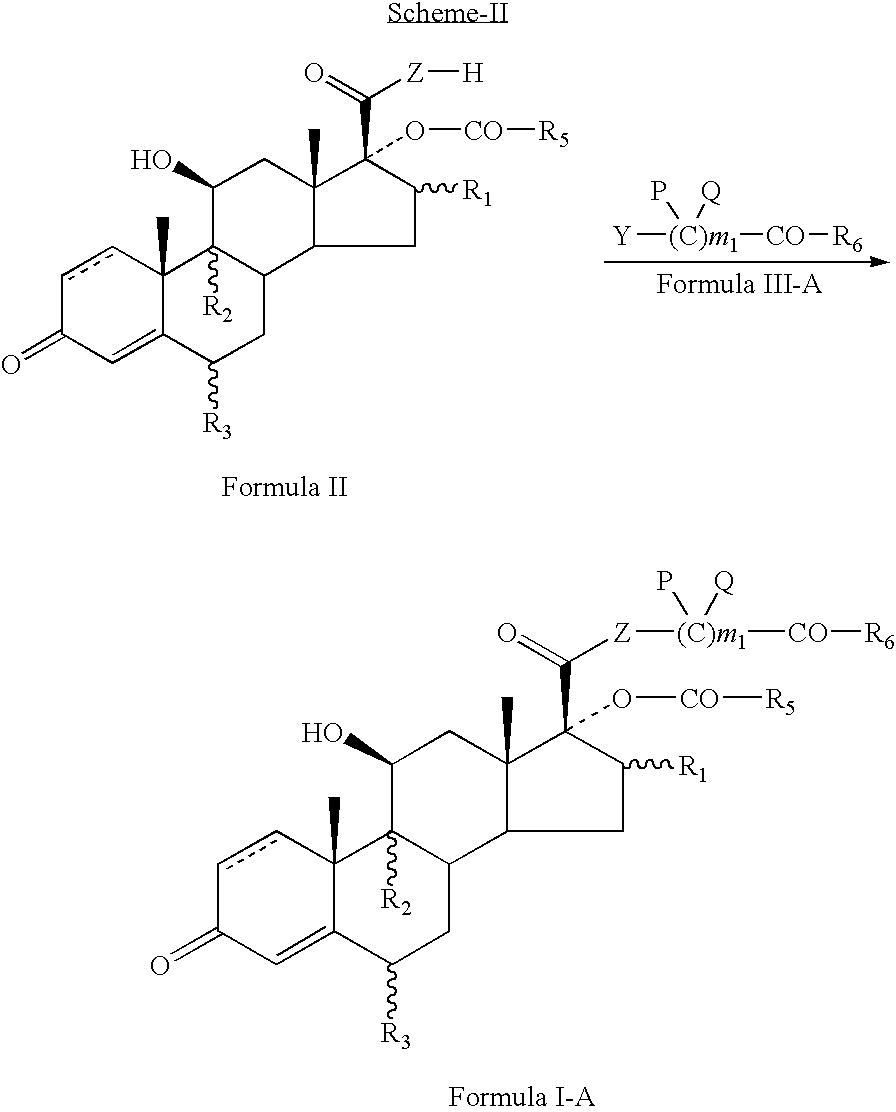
c1cC2(C)C(=CC1=O)C([R3])CC1C2([R2])C(O)CC2(C)C1CC([R1])C2(C(=O)[Z][H])O[CO][R5].[Y][(C)m1]([CO][R6])(P)[Q].c1cC2(C)C(=CC1=O)C([R3])CC1C2([R2])C(O)CC2(C)C1CC([R1])C2(C(=O)[Z][(C)m1]([CO][R6])(P)[Q])O[CO][R5]
